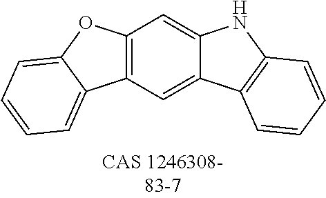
C12=C(C=C3C(=C1)NC1=C3C=CC=C1)C1=CC=CC=C1O2
